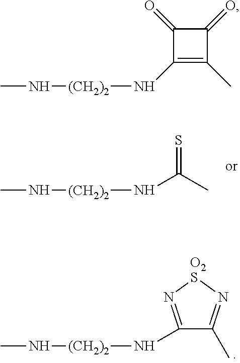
N([(CH2)2]NC)C(C)=S.N([(CH2)2]NC)C1=N[O2S]N=C1C.C1(N[(CH2)2]NC)=C(C)C(=O)C1=O
